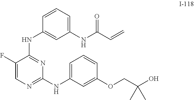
C1=CC=C(NC(C=C)=O)C=C1NC1=NC(NC2=CC=CC(OCC(O)(C)C)=C2)=NC=C1F
